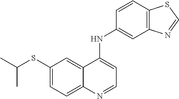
C1(SC(C)C)=CC=C2C(=C1)C(NC1=CC3=C(C=C1)SC=N3)=CC=N2
